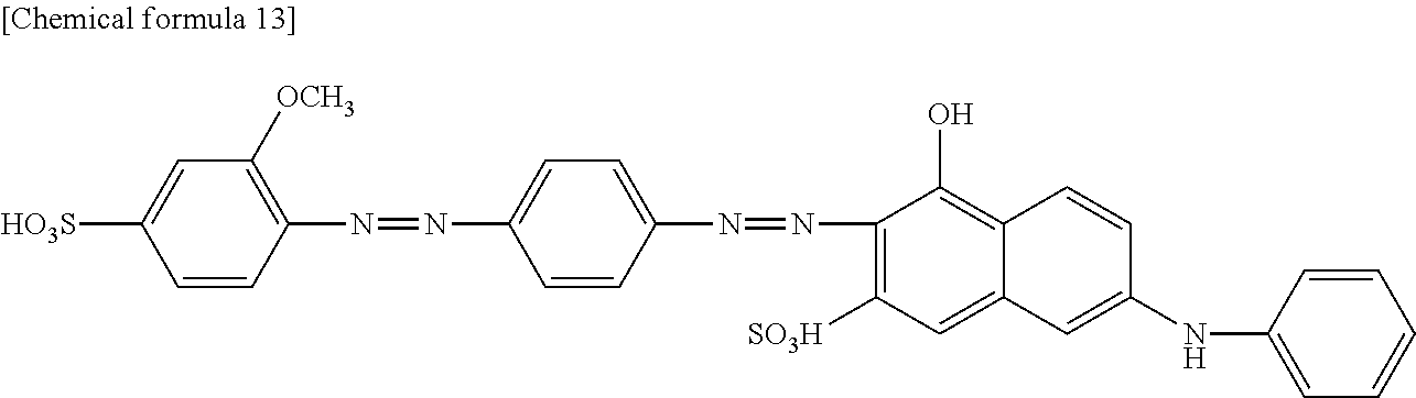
[HO3S]C1=CC([OCH3])=C(N=NC2=CC=C(N=NC3=C([SO3H])C=C4C(=C3O)C=CC(NC3=CC=CC=C3)=C4)C=C2)C=C1
